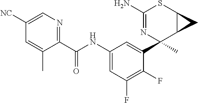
C1(N)=NC(C2=CC(NC(C3=NC=C([NC])C=C3C)=O)=CC(F)=C2F)(C)C2C(S1)C2
